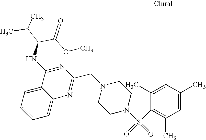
O=S(=O)(N1CCN(CC2=NC3=CC=CC=C3C(NC(C(C)C)C(=O)OC)=N2)CC1)C1=C(C)C=C(C)C=C1C
